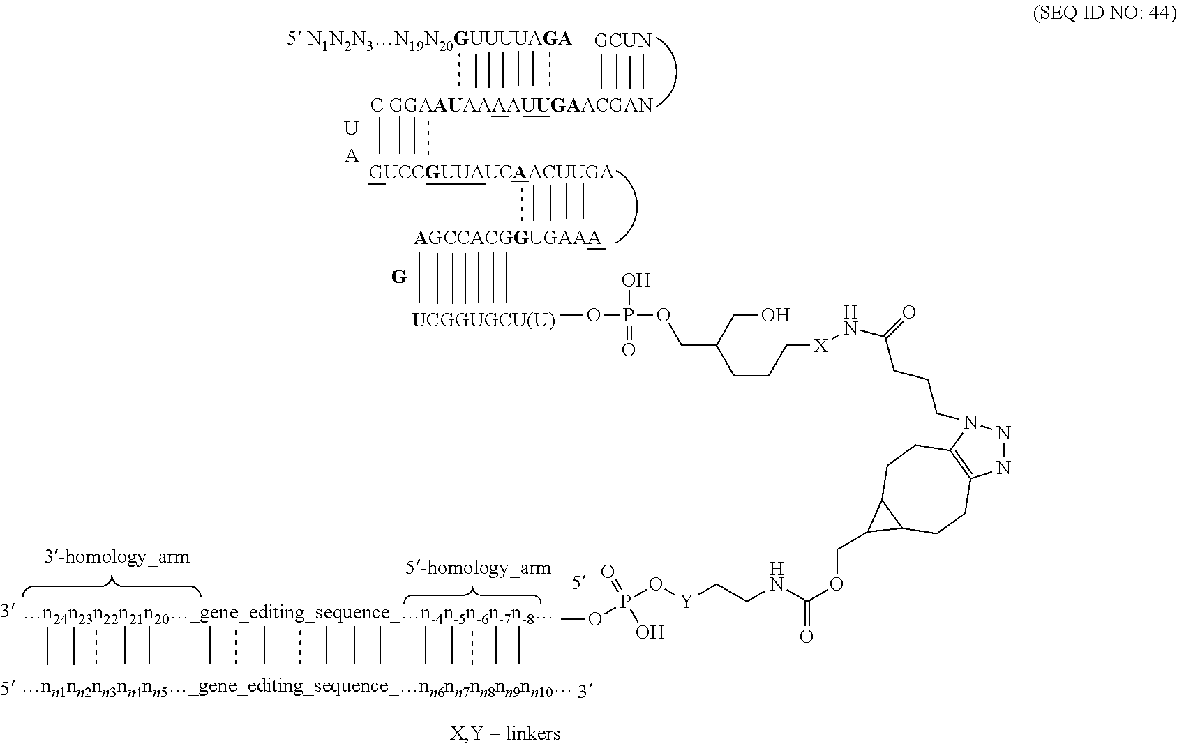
[U].[A].COP(OCC(CCC[X]NC(=O)CCCN1NNC2=C1CCC1C(CC2)C1COC(NCC[Y]OP(OC)(O)=O)=O)CO)(O)=O
